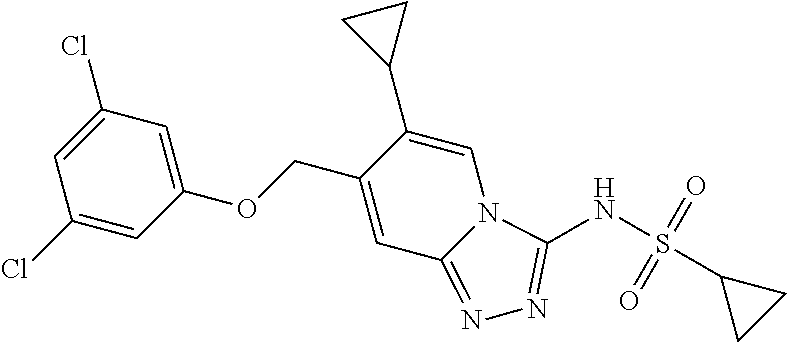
C1(OCC2=CC3=NN=C(NS(C4CC4)(=O)=O)N3C=C2C2CC2)=CC(Cl)=CC(Cl)=C1
